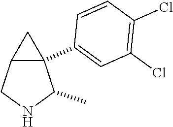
C12C(C3=CC(Cl)=C(Cl)C=C3)(C(C)NC1)C2
